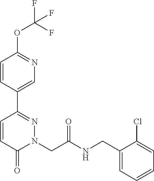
C1=CC(C2=NN(CC(NCC3=CC=CC=C3Cl)=O)C(=O)C=C2)=CN=C1OC(F)(F)F
